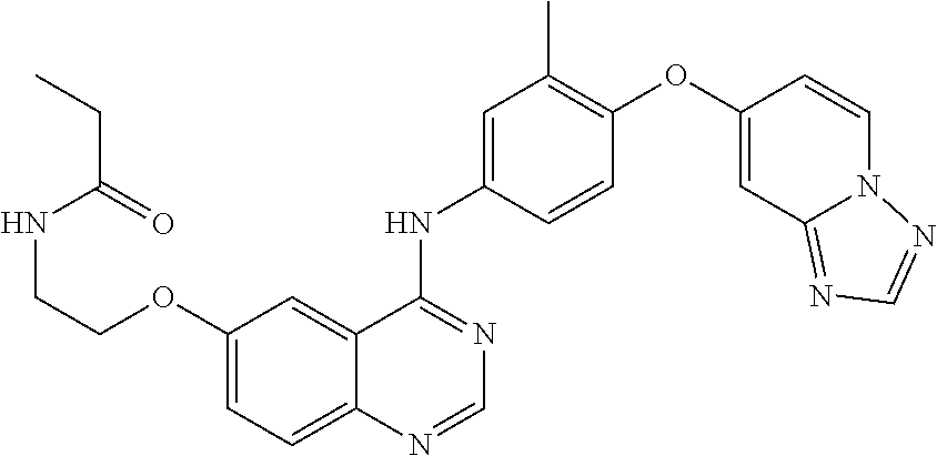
C12=CC=C(OCCNC(CC)=O)C=C1C(NC1=CC(C)=C(OC3=CC4=NC=NN4C=C3)C=C1)=NC=N2
